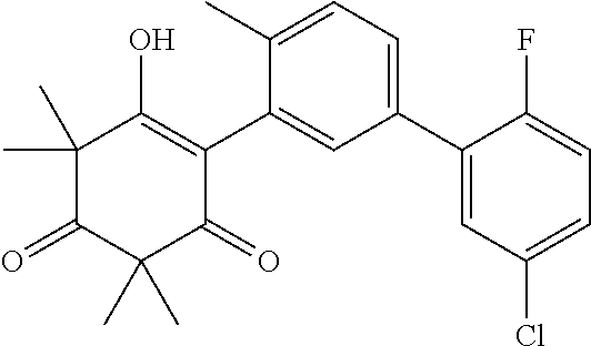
C1(C)(C)C(=O)C(C)(C)C(=O)C(C2=CC(C3=CC(Cl)=CC=C3F)=CC=C2C)=C1O
